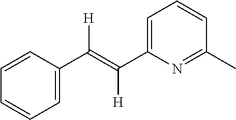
C1=C(C(=C(C2=CC=CC(C)=N2)[H])[H])C=CC=C1
